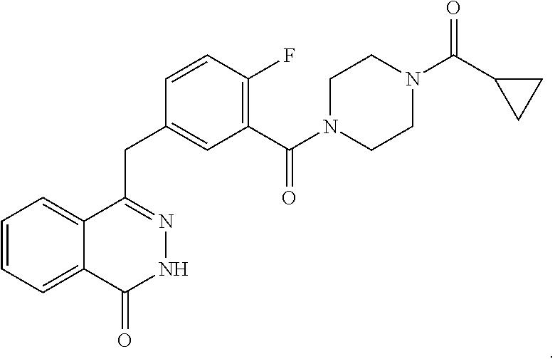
C1N(C(C2=C(F)C=CC(CC3=NNC(=O)C4=CC=CC=C34)=C2)=O)CCN(C(=O)C2CC2)C1
